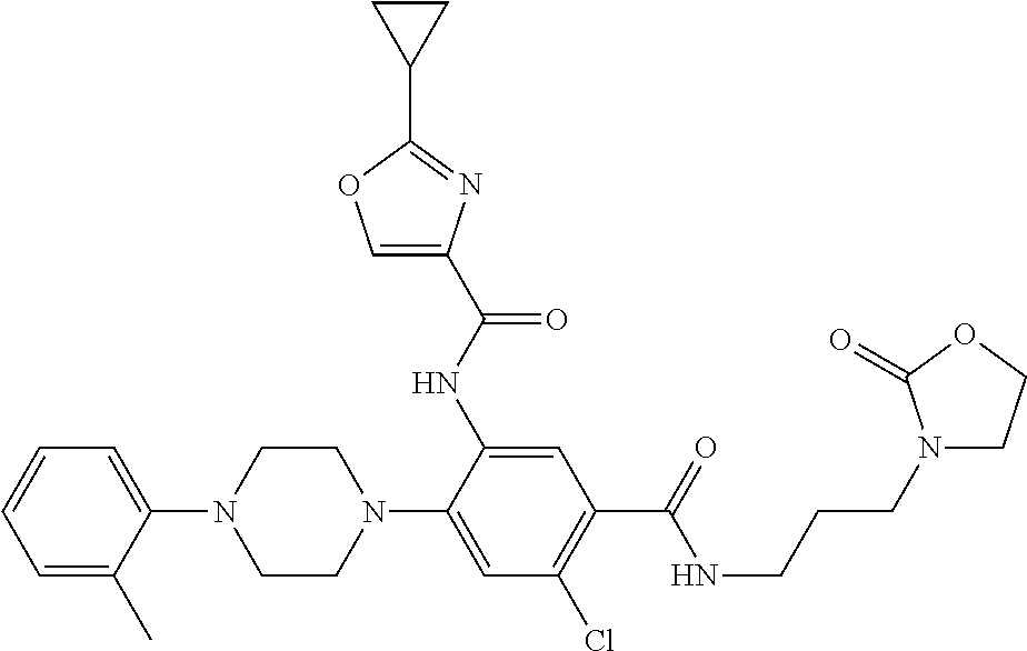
C1=C(C)C(N2CCN(C3=CC(Cl)=C(C(=O)NCCCN4CCOC4=O)C=C3NC(C3=COC(C4CC4)=N3)=O)CC2)=CC=C1
